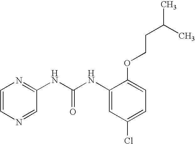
C1=CN=CC(NC(NC2=CC(Cl)=CC=C2OCCC(C)C)=O)=N1
